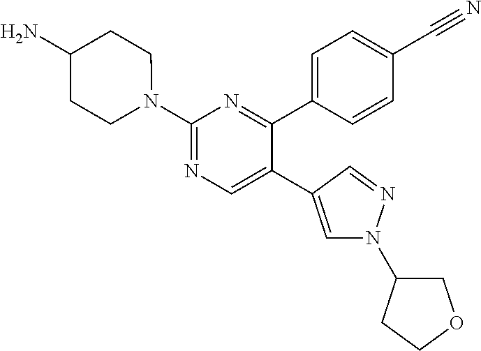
N1=C(C2=CC=C(C#N)C=C2)C(C2=CN(C3COCC3)N=C2)=CN=C1N1CCC(N)CC1
